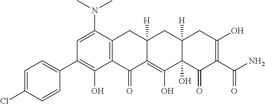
C1=C(N(C)C)C2=C(C(O)=C1C1=CC=C(Cl)C=C1)C(=O)C1=C(O)C3(O)C([H])(CC1([H])C2)CC(O)=C(C(N)=O)C3=O
